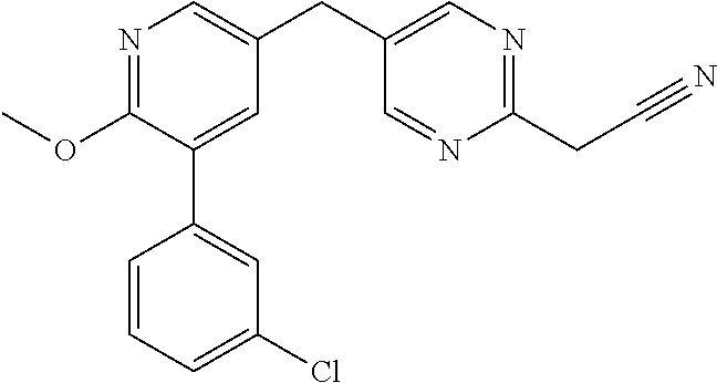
N1=C(OC)C(C2=CC(Cl)=CC=C2)=CC(CC2=CN=C(CC#N)N=C2)=C1
